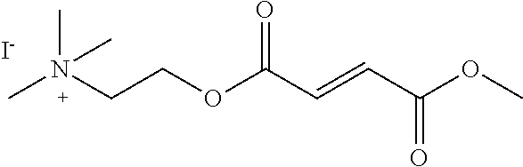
CN(CCOC(C=CC(=O)OC)=O)(C)C.[I-]
